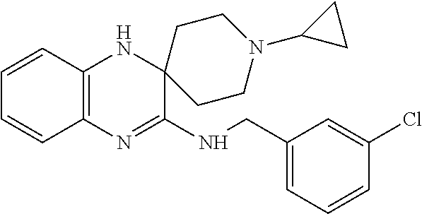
C12=C(N=C(NCC3=CC=CC(Cl)=C3)C3(N1)CCN(C1CC1)CC3)C=CC=C2
